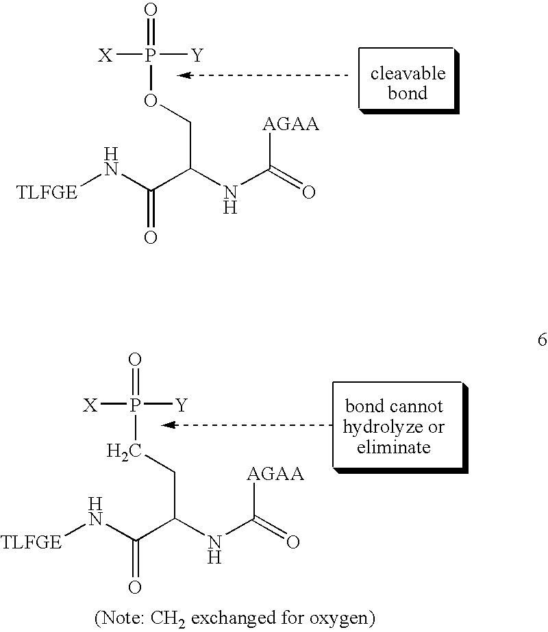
[TLFGE]NC(C(NC(=O)[AGAA])COP(=O)([X])[Y])=O.[TLFGE]NC(C(NC(=O)[AGAA])CCP(=O)([X])[Y])=O
